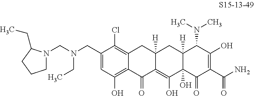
C1(CN(CN2CCCC2CC)CC)=CC(O)=C2C(=C1Cl)CC1([H])C(=C(O)C3(O)C([H])(C1)C(N(C)C)C(O)=C(C(N)=O)C3=O)C2=O
